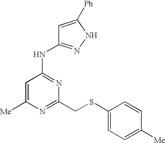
[Me]C1=CC(NC2=NNC([Ph])=C2)=NC(CSC2=CC=C([Me])C=C2)=N1
